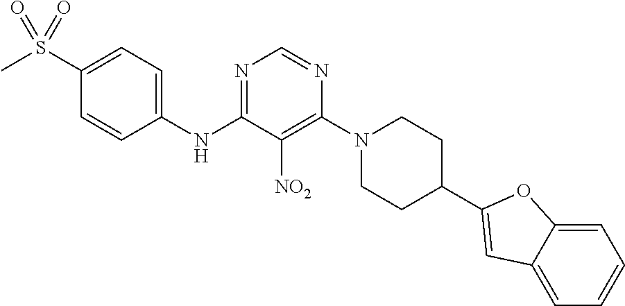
C1(S(C)(=O)=O)=CC=C(NC2=NC=NC(N3CCC(C4=CC5=CC=CC=C5O4)CC3)=C2[NO2])C=C1
